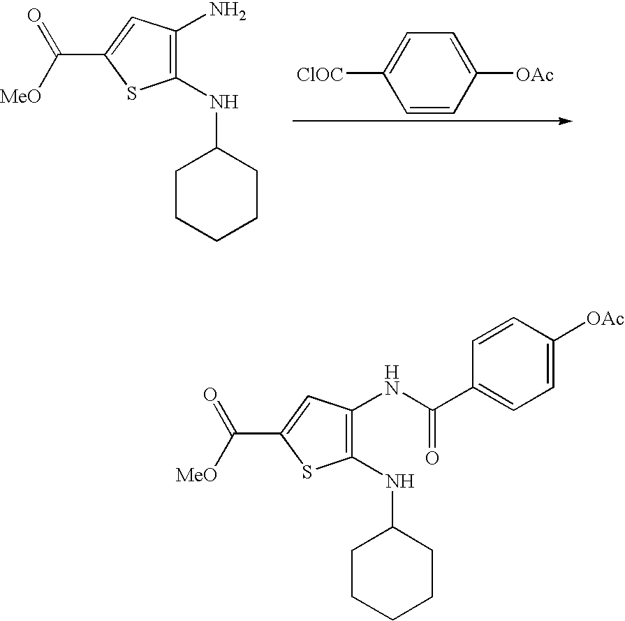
C1(NC2CCCCC2)=C(N)C=C(C(=O)[MeO])S1.C1([ClOC])=CC=C([OAc])C=C1.C1(NC2CCCCC2)=C(NC(C2=CC=C([OAc])C=C2)=O)C=C(C(=O)[MeO])S1
